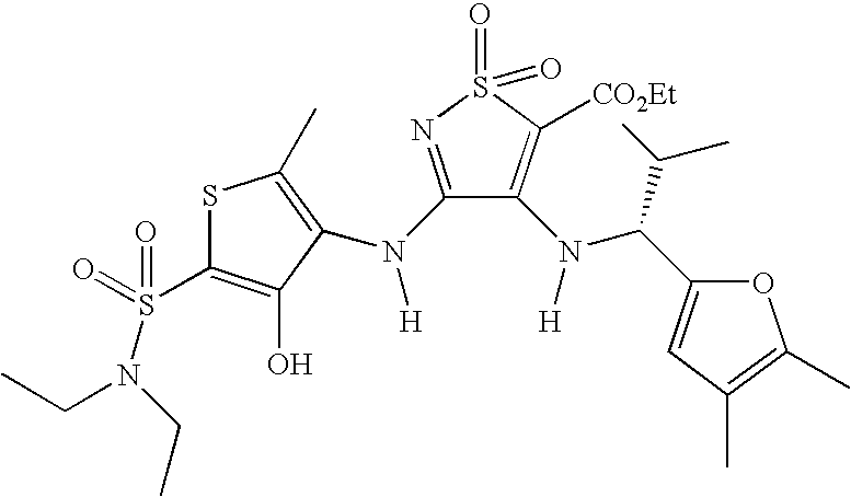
S1C(S(=O)(=O)N(CC)CC)=C(O)C(N(C2=NS(=O)(=O)C([CO2Et])=C2N([H])C(C(C)C)C2=CC(C)=C(C)O2)[H])=C1C
